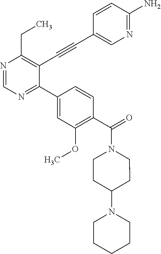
N1=CN=C(C2=CC(OC)=C(C(N3CCC(N4CCCCC4)CC3)=O)C=C2)C(C#CC2=CN=C(N)C=C2)=C1CC
